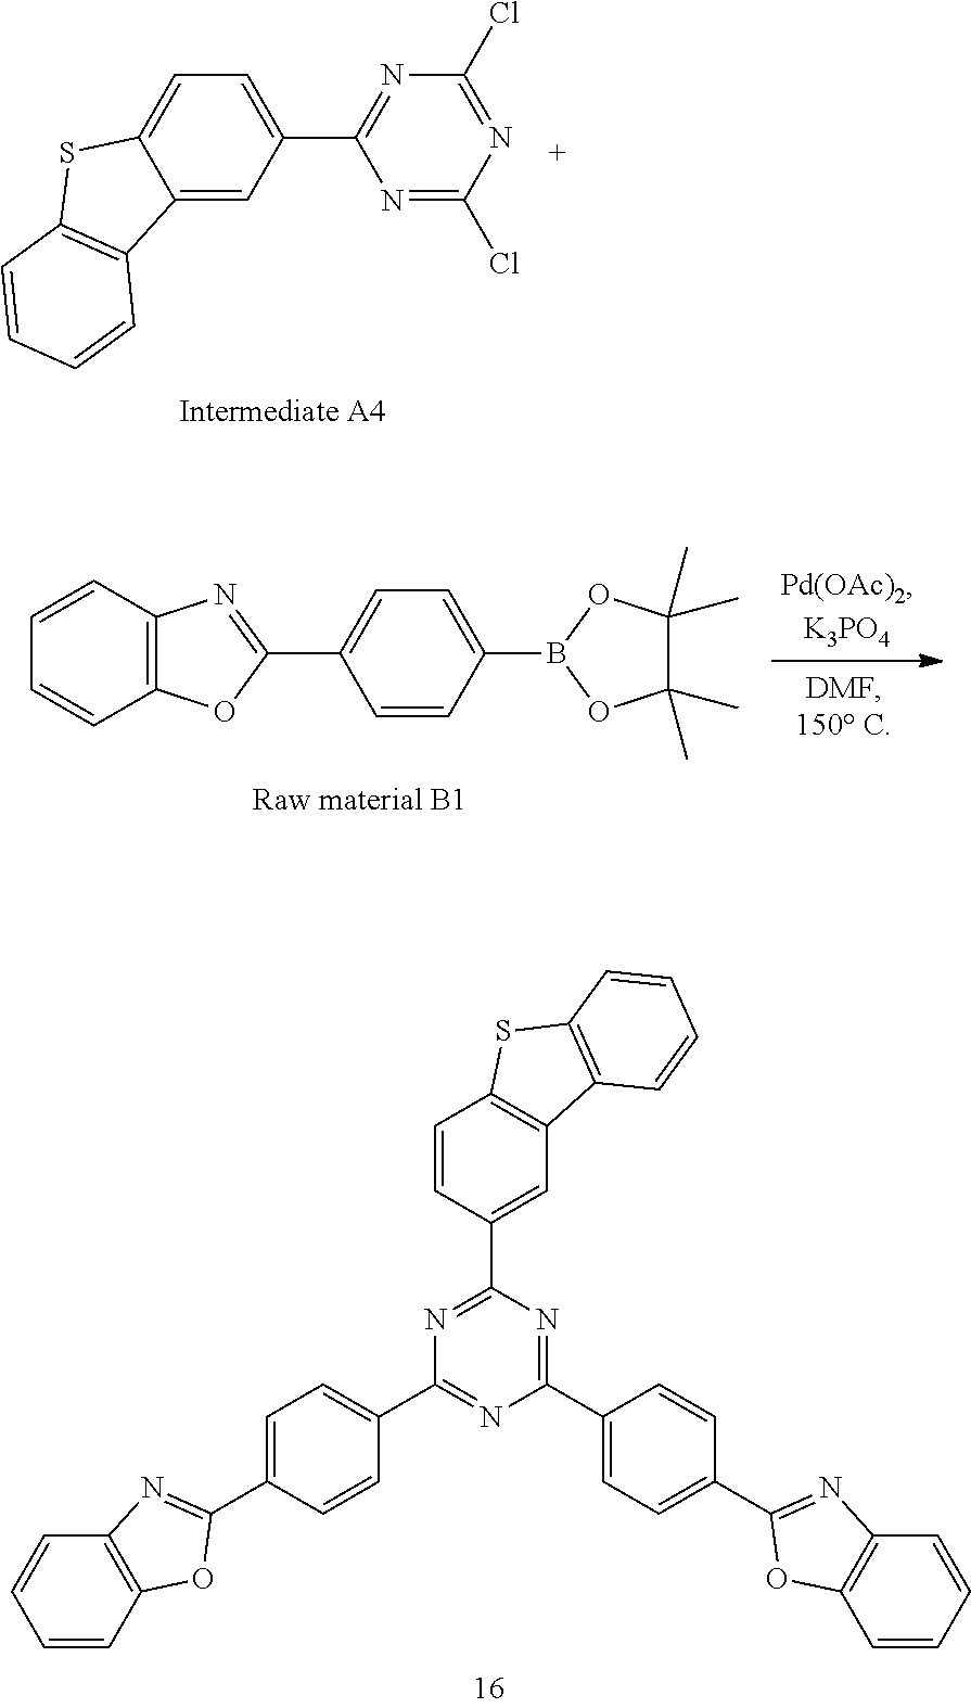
C1=C2C(=CC(C3=NC(Cl)=NC(Cl)=N3)=C1)C1=C(S2)C=CC=C1.C12=C(C=CC=C1)N=C(C1=CC=C(B3OC(C)(C)C(C)(C)O3)C=C1)O2.C1(C2=CC=C(C3=NC4=C(O3)C=CC=C4)C=C2)=NC(C2=CC3=C(C=C2)SC2=C3C=CC=C2)=NC(C2=CC=C(C3=NC4=C(O3)C=CC=C4)C=C2)=N1
